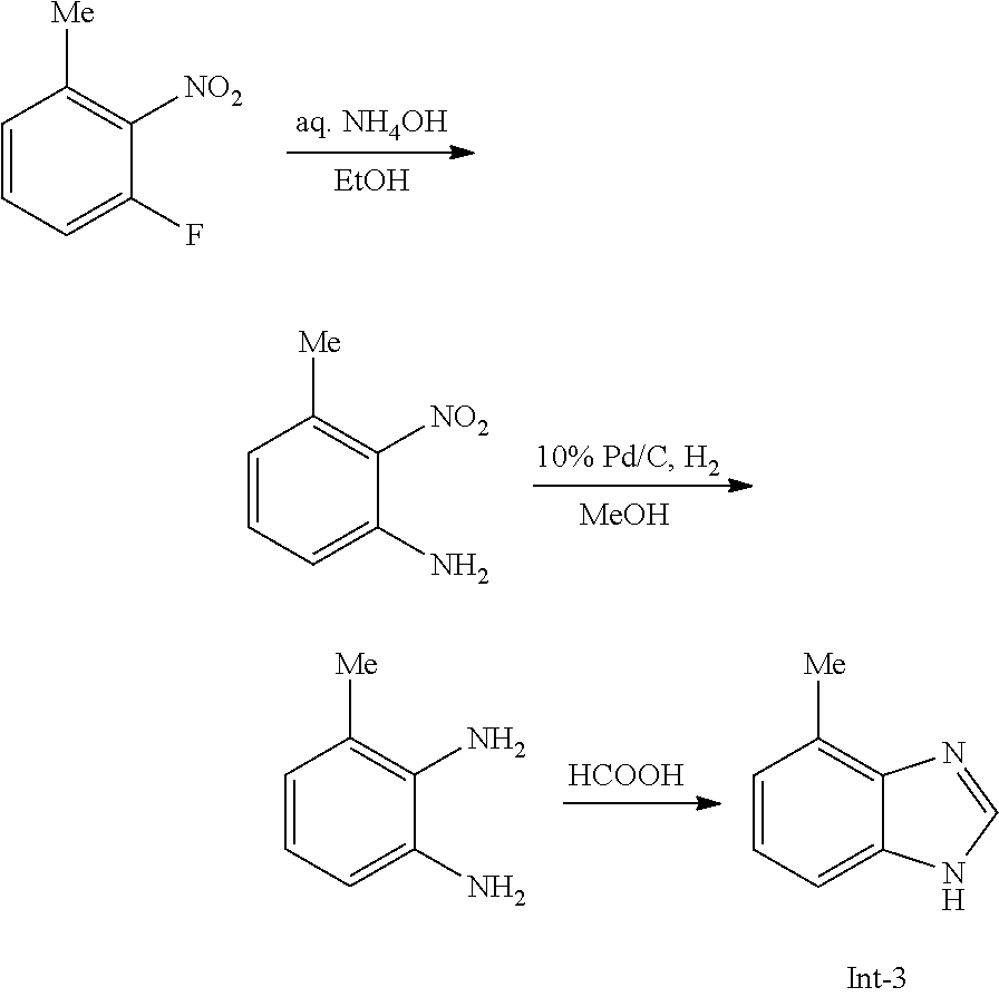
C1=CC([Me])=C([NO2])C(F)=C1.[EtOH].C1(N)=CC=CC([Me])=C1[NO2].[MeOH].C1([Me])=C(N)C(N)=CC=C1.C1=NC2=C([Me])C=CC=C2N1.[HCOOH]
